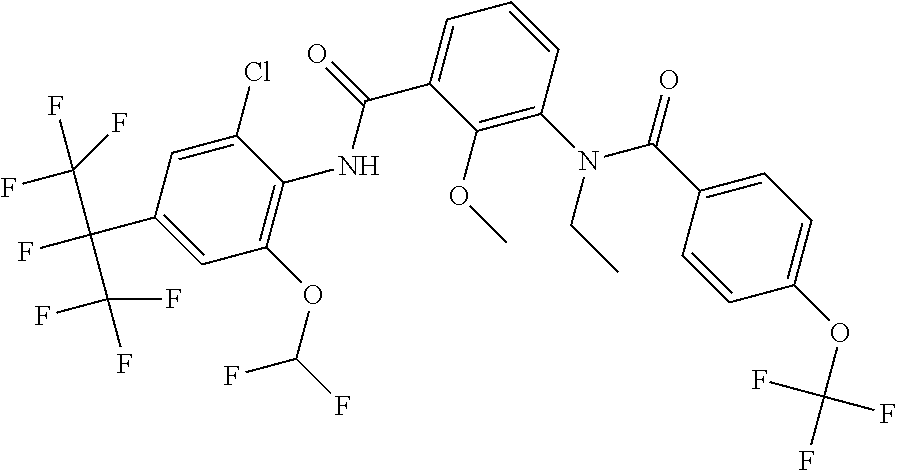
C1=CC(C(=O)N(C2=C(OC)C(C(=O)NC3=C(OC(F)F)C=C(C(C(F)(F)F)(C(F)(F)F)F)C=C3Cl)=CC=C2)CC)=CC=C1OC(F)(F)F
